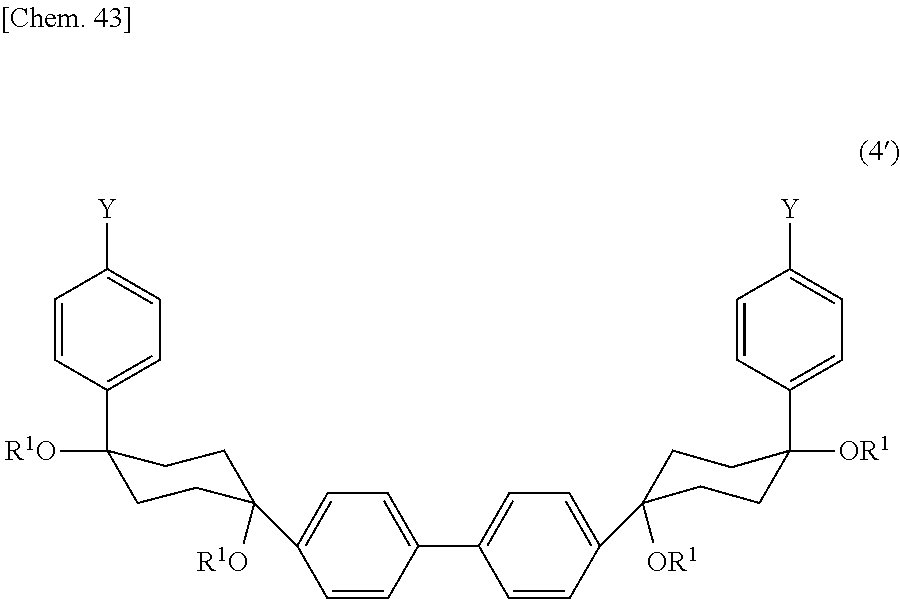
C1=CC(C2([R1O])CCC([R1O])(C3=CC=C(C4=CC=C(C5([OR1])CCC(C6=CC=C([Y])C=C6)([OR1])CC5)C=C4)C=C3)CC2)=CC=C1[Y]
